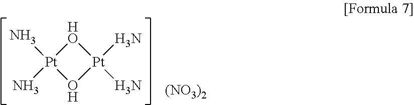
[HO]1[Pt](N)(N)O[Pt]1(N)N.[(NO3)2]
